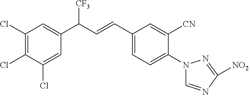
C1(Cl)=C(Cl)C(Cl)=CC(C([CF3])C=CC2=CC=C(N3C=NC([NO2])=N3)C([CN])=C2)=C1
